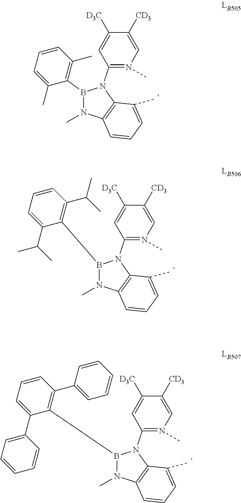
CN1B(C2=C(C)C=CC=C2C)N(C2=N(C)C=C([CD3])C([D3C])=C2)C2=C1C=CC=C2C.CN1B(C2=C(C(C)C)C=CC=C2C(C)C)N(C2=N(C)C=C([CD3])C([D3C])=C2)C2=C1C=CC=C2C.CN1B(C2=C(C3=CC=CC=C3)C=CC=C2C2=CC=CC=C2)N(C2=N(C)C=C([CD3])C([D3C])=C2)C2=C1C=CC=C2C
